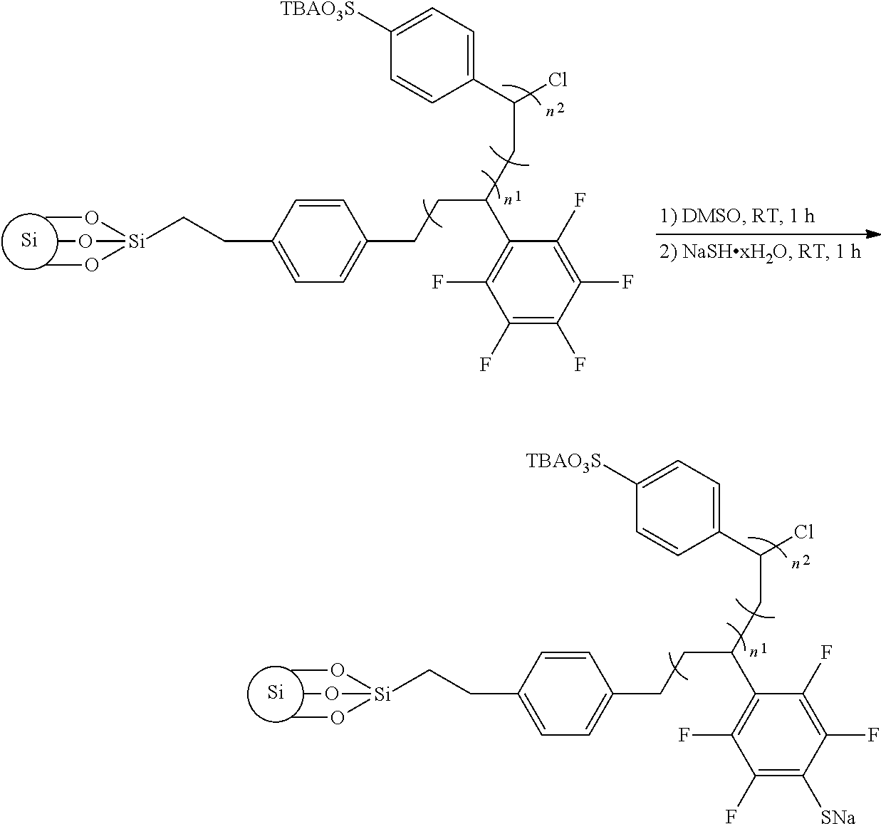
[Si].O([Si](OC)(OC)CCC1=CC=C(CCC(CC(Cl)C2=CC=C([TBAO3S])C=C2)C2=C(F)C(F)=C(F)C(F)=C2F)C=C1)C.[Si].O([Si](OC)(OC)CCC1=CC=C(CCC(CC(Cl)C2=CC=C([TBAO3S])C=C2)C2=C(F)C(F)=C([SNa])C(F)=C2F)C=C1)C
